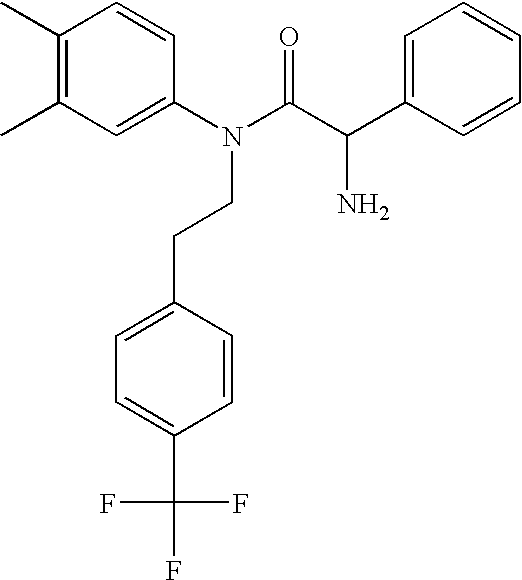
C1(C)=C(C)C=C(N(C(=O)C(N)C2=CC=CC=C2)CCC2=CC=C(C(F)(F)F)C=C2)C=C1
